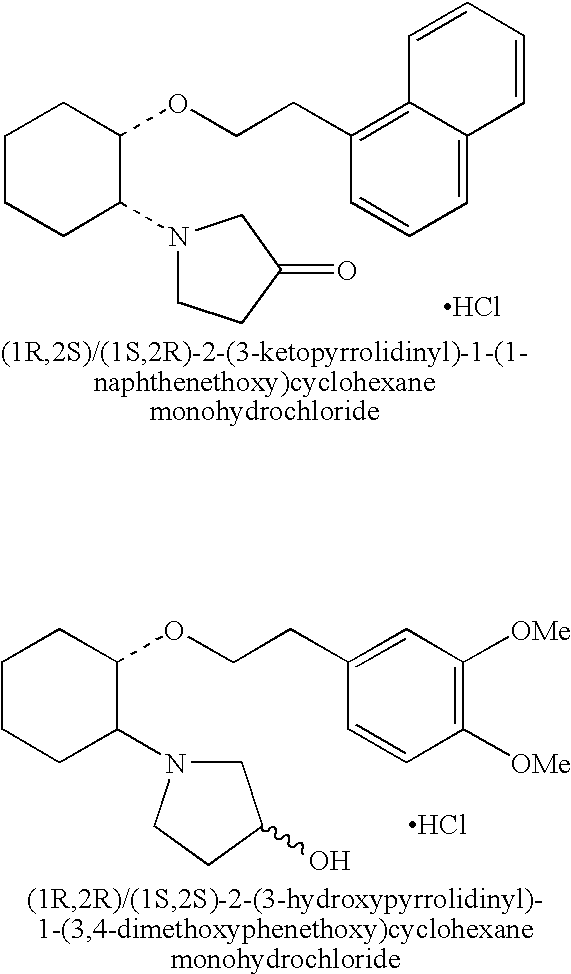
Cl.C1CCC(N2CCC(=O)C2)C(OCCC2=C3C(=CC=C2)C=CC=C3)C1.Cl.C1CCC(N2CC(O)CC2)C(OCCC2=CC([OMe])=C([OMe])C=C2)C1
